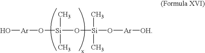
[Ar](O[Si](C)(C)O[Si](C)(C)O[Ar][OH])O
